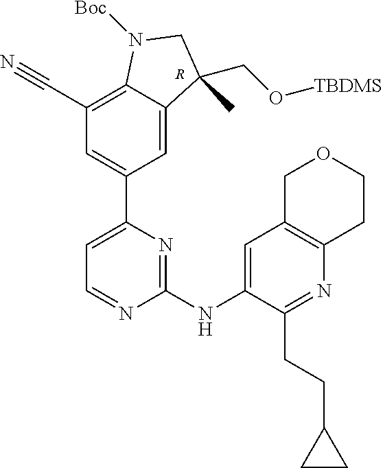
C1=C(C2=CC(C#N)=C3C(=C2)C(CO[TBDMS])(C)CN3[Boc])N=C(NC2=CC3=C(N=C2CCC2CC2)CCOC3)N=C1.[R]
